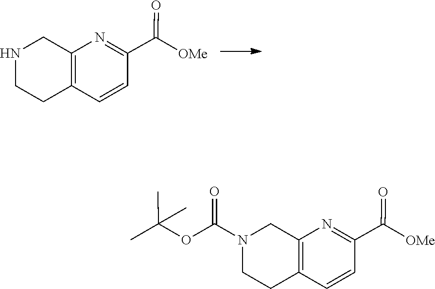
C12=C(CNCC1)N=C(C(=O)[OMe])C=C2.C12=C(CN(C(=O)OC(C)(C)C)CC1)N=C(C(=O)[OMe])C=C2
